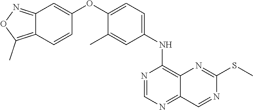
C12=NOC(C)=C1C=CC(OC1=CC=C(NC3=C4C(=NC=N3)C=NC(SC)=N4)C=C1C)=C2
